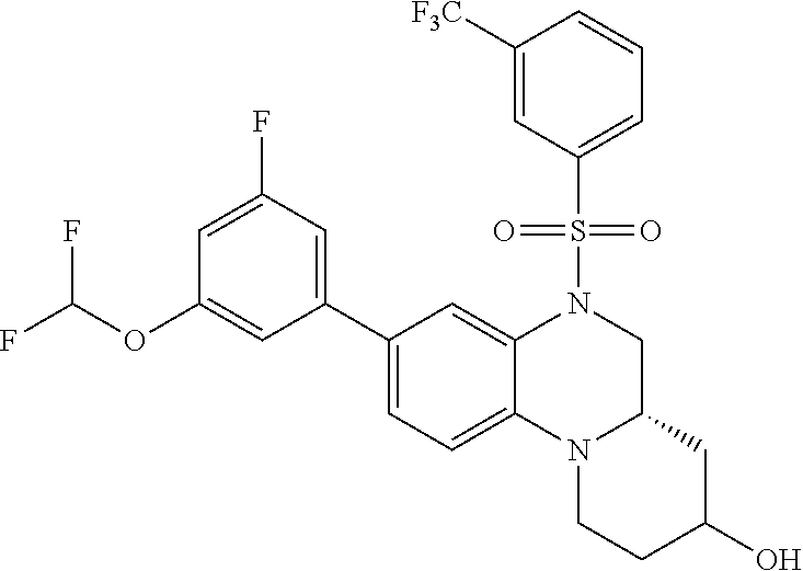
C1(C2=CC(F)=CC(OC(F)F)=C2)=CC=C2C(=C1)N(S(=O)(=O)C1=CC=CC([F3C])=C1)CC1N2CCC(O)C1
